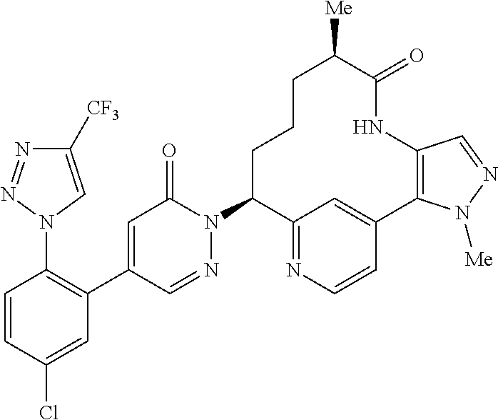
C1=CC(Cl)=CC(C2=CC(=O)N(C3C4=NC=CC(=C4)C4=C(NC(=O)C([Me])CCC3)C=NN4[Me])N=C2)=C1N1C=C([CF3])N=N1
